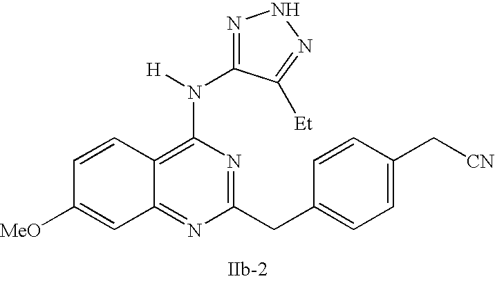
C1=CC2=C(N([H])C3=NNN=C3[Et])N=C(CC3=CC=C(C[CN])C=C3)N=C2C=C1[MeO]
